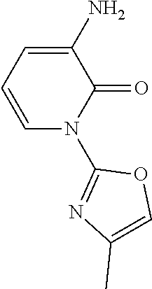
C1=C(N)C(=O)N(C2=NC(C)=CO2)C=C1
